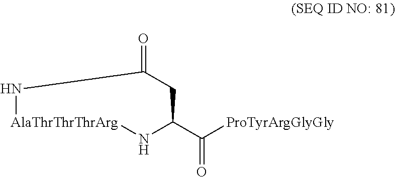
O=C1CC(C([ProTyrArgGlyGly])=O)N[AlaThrThrThrArg]N1
